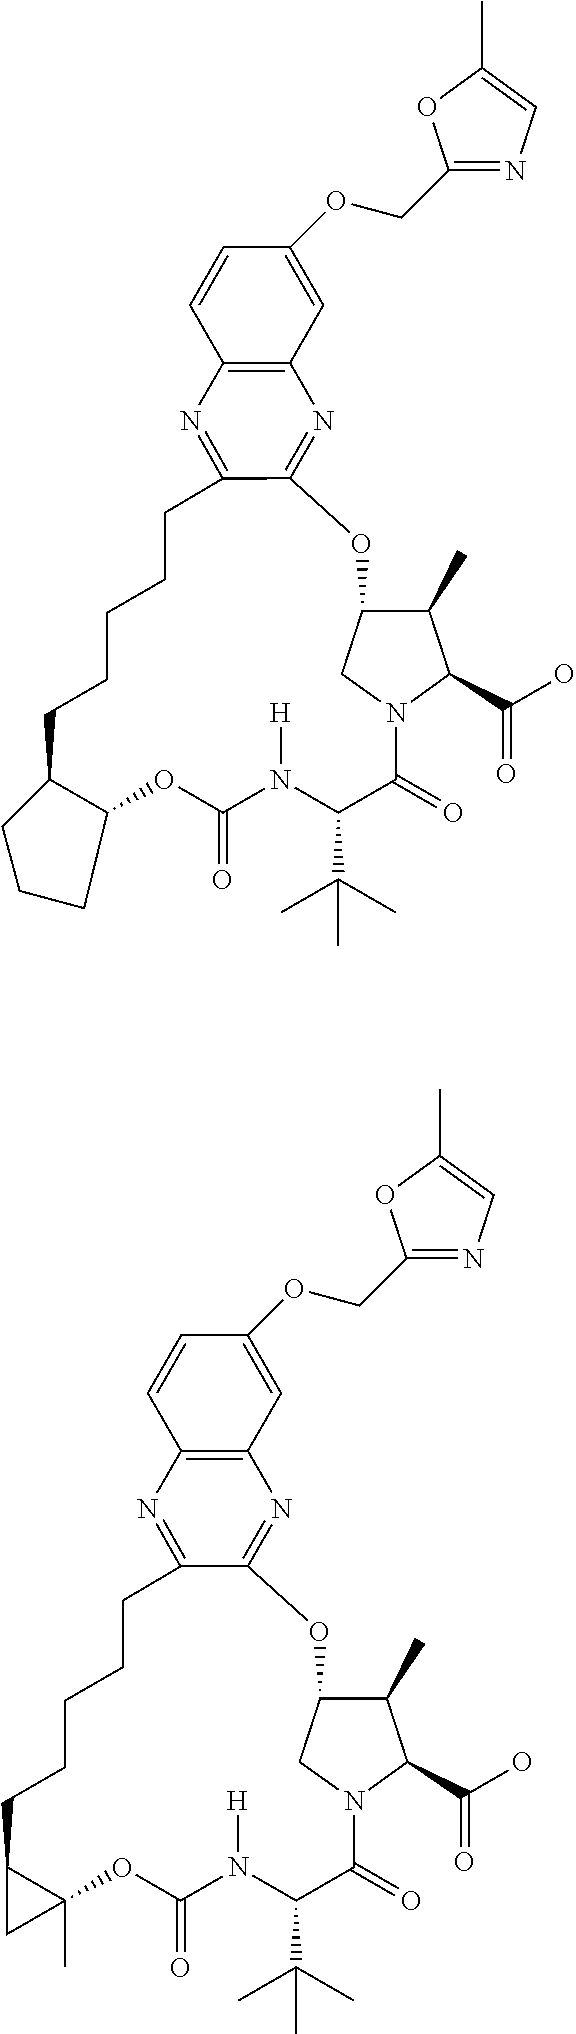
N1=C2OC3C(C)C(C(O)=O)N(C3)C(=O)C(C(C)(C)C)N([H])C(=O)OC3(C)C(CCCCCC2=NC2=C1C=C(OCC1=NC=C(C)O1)C=C2)C3.N1=C2OC3C(C)C(C(O)=O)N(C3)C(=O)C(C(C)(C)C)N([H])C(=O)OC3C(CCCCCC2=NC2=C1C=C(OCC1=NC=C(C)O1)C=C2)CCC3
